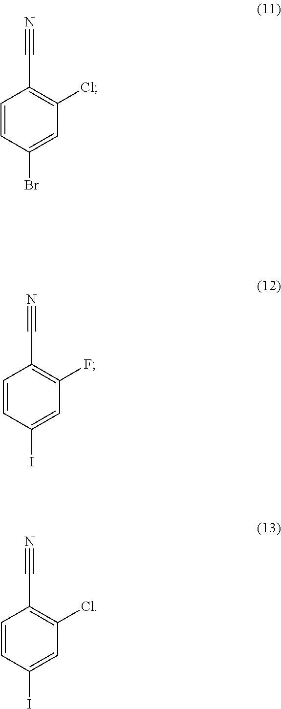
C1=CC(Br)=CC(Cl)=C1C#N.C1=CC(I)=CC(F)=C1C#N.C1=CC(I)=CC(Cl)=C1C#N
